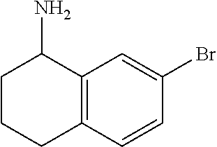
C1CCC2=C(C1N)C=C(Br)C=C2
